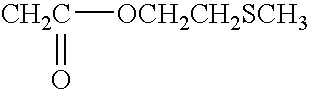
[CH2C]([OCH2CH2SCH3])=O
